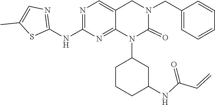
C(=C)C(NC1CCCC(N2C(=O)N(CC3=CC=CC=C3)CC3=CN=C(NC4=NC=C(C)S4)N=C23)C1)=O
